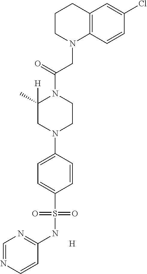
C1=NC=CC(NS(C2=CC=C(N3CCN(C(CN4CCCC5=C4C=CC(Cl)=C5)=O)C(C)([H])C3)C=C2)(=O)=O)=N1.[H]
